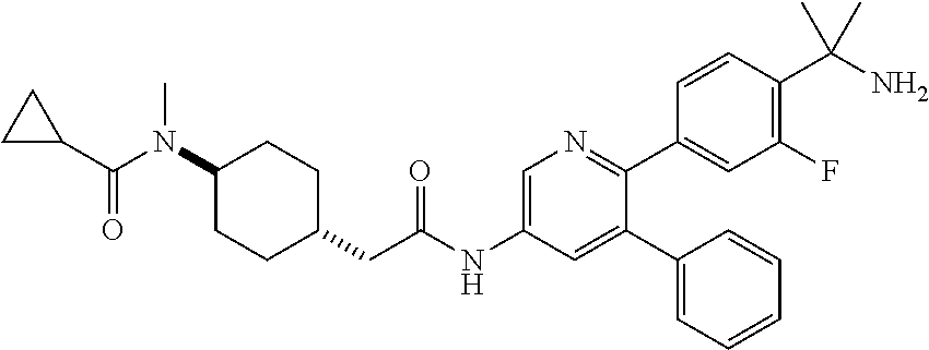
C1=CC(C(N)(C)C)=C(F)C=C1C1=NC=C(NC(CC2CCC(N(C(C3CC3)=O)C)CC2)=O)C=C1C1=CC=CC=C1
